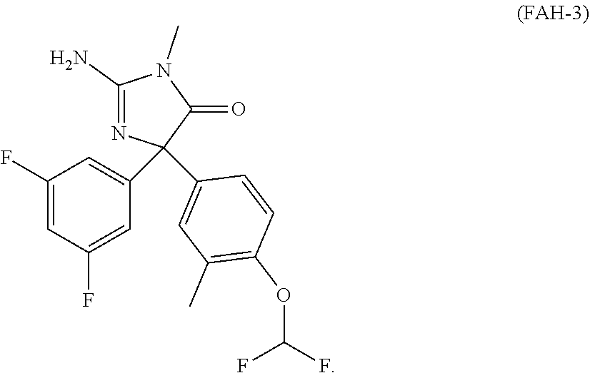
C1(C2(C3=CC(C)=C(OC(F)F)C=C3)N=C(N)N(C)C2=O)=CC(F)=CC(F)=C1
